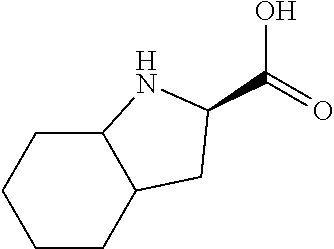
C1CC2C(CC1)NC(C(=O)O)C2
